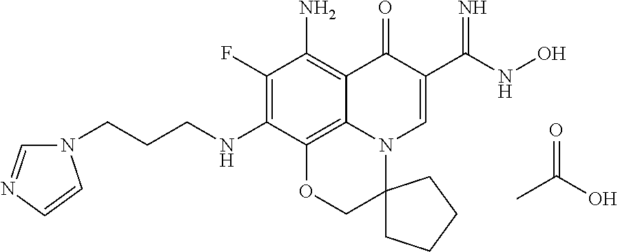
C1(F)=C(NCCCN2C=NC=C2)C2=C3C(=C1N)C(=O)C(C(NO)=N)=CN3C1(CO2)CCCC1.O=C(C)O
